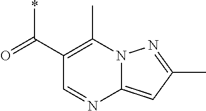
C1(C(=O)*)=C(C)N2C(=CC(C)=N2)N=C1
